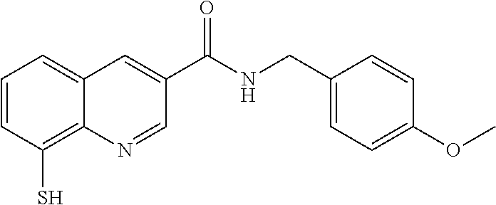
C1=CC(S)=C2C(=C1)C=C(C(NCC1=CC=C(OC)C=C1)=O)C=N2
